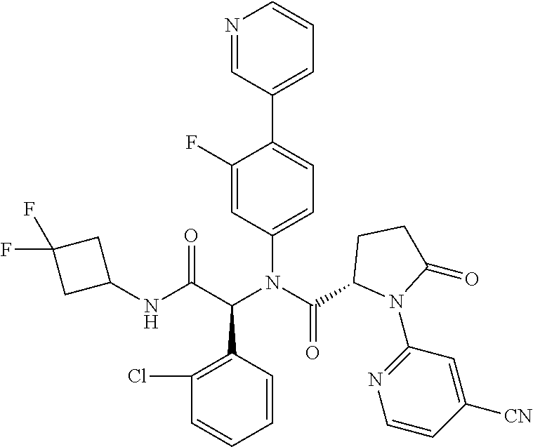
N(C(C1N(C2=NC=CC([CN])=C2)C(=O)CC1)=O)(C(C(NC1CC(F)(F)C1)=O)C1=C(Cl)C=CC=C1)C1=CC=C(C2=CC=CN=C2)C(F)=C1
